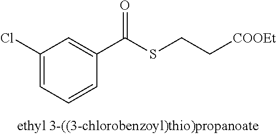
C1(Cl)=CC=CC(C(SCC[COOEt])=O)=C1
